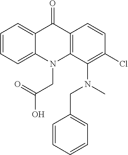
C12=CC=CC=C1N(CC(=O)O)C1=C(C2=O)C=CC(Cl)=C1N(C)CC1=CC=CC=C1
